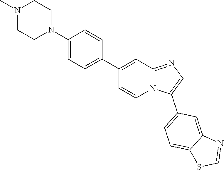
N12C(=NC=C1C1=CC=C3C(=C1)N=CS3)C=C(C1=CC=C(N3CCN(C)CC3)C=C1)C=C2
